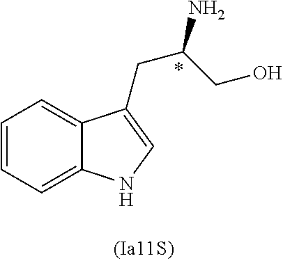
C1=C2C(=CC=C1)C(CC(CO)N)=CN2
